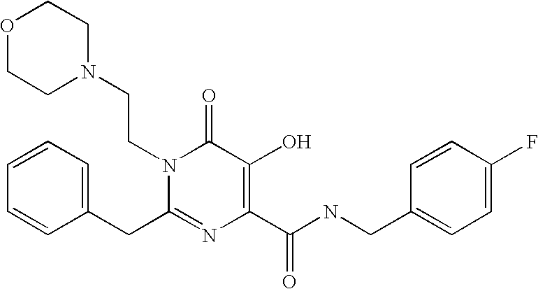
C1=CC=C(CC2=NC(C(NCC3=CC=C(F)C=C3)=O)=C(O)C(=O)N2CCN2CCOCC2)C=C1
